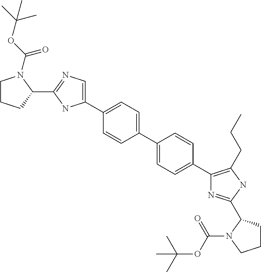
C1CCC(C2=NC=C(C3=CC=C(C4=CC=C(C5=C(CCC)NC(C6CCCN6C(=O)OC(C)(C)C)=N5)C=C4)C=C3)N2)N1C(OC(C)(C)C)=O
